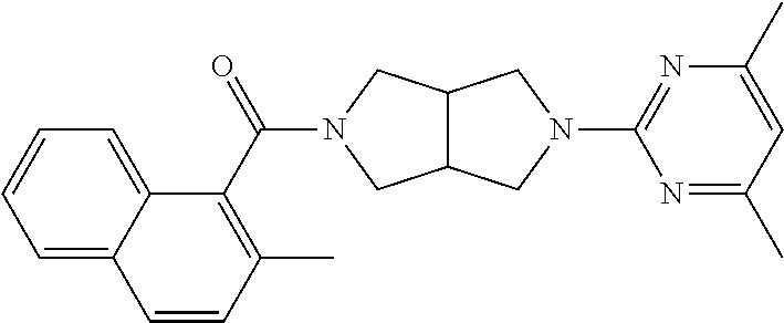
C12C(CN(C(C3=C(C)C=CC4=CC=CC=C34)=O)C1)CN(C1=NC(C)=CC(C)=N1)C2
